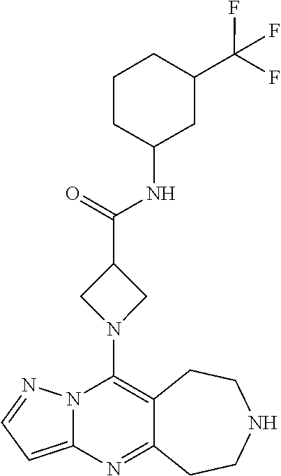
C12=C(N3CC(C(=O)NC4CC(C(F)(F)F)CCC4)C3)N3C(=CC=N3)N=C1CCNCC2
